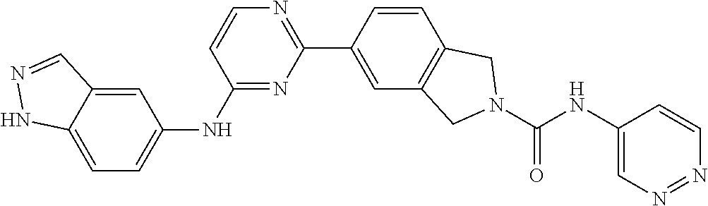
C1=C2C(=CC(NC3=NC(C4=CC5=C(C=C4)CN(C(NC4=CN=NC=C4)=O)C5)=NC=C3)=C1)C=NN2
